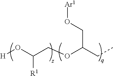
[H]OC(COC(CC)CO[Ar1])[R1]
